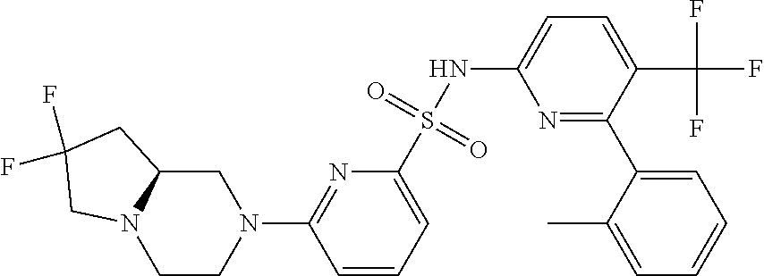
N1=C(C2=CC=CC=C2C)C(C(F)(F)F)=CC=C1NS(C1=CC=CC(N2CC3N(CC2)CC(F)(F)C3)=N1)(=O)=O
